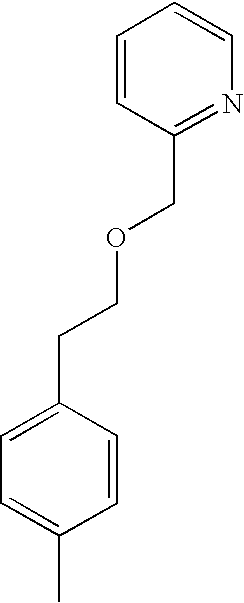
C1=CC(CCOCC2=NC=CC=C2)=CC=C1C
